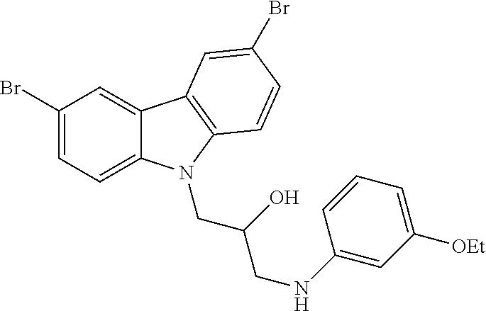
C1(Br)=CC=C2C(=C1)C1=C(N2CC(CNC2=CC([OEt])=CC=C2)O)C=CC(Br)=C1
